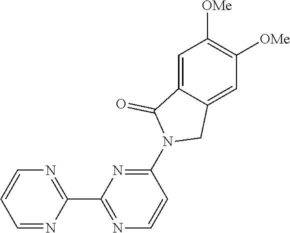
N1=C(C2=NC=CC=N2)N=C(N2CC3=CC([OMe])=C([OMe])C=C3C2=O)C=C1
